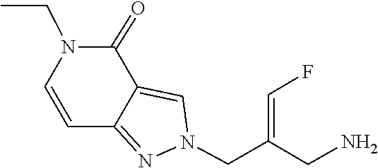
N1(CC(CN)=CF)N=C2C=CN(CC)C(=O)C2=C1
